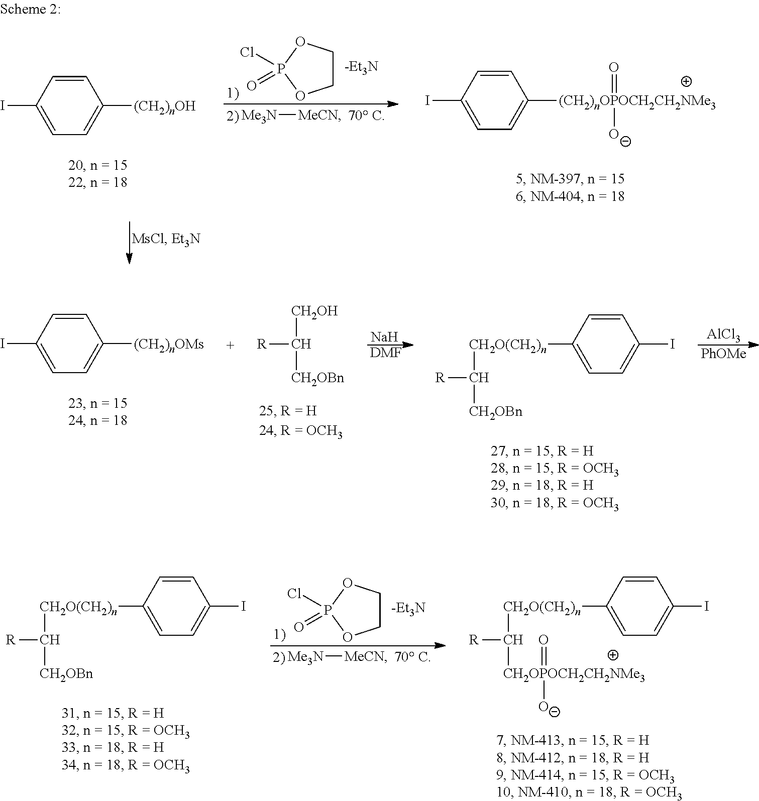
C1=CC(I)=CC=C1[(CH2)nOMs].[R]C([CH2OH])[CH2OBn].[Na].[DMF].[R]C([CH2O(CH2)n]C1=CC=C(I)C=C1)[CH2OBn].[AlCl3].[PhOMe].C1COP(Cl)(=O)O1.[-Et3N].[Me3N][MeCN].C1=CC(I)=CC=C1[(CH2)nOPOCH2CH2NMe3](=O)[O-].C1=CC(I)=CC=C1[(CH2)nOH].[R]C([CH2O(CH2)n]C1=CC=C(I)C=C1)[CH2OBn].C1COP(Cl)(=O)O1.[-Et3N].[Me3N][MeCN].[R]C([CH2O(CH2)n]C1=CC=C(I)C=C1)[CH2OPOCH2CH2NMe3](=O)[O-]
